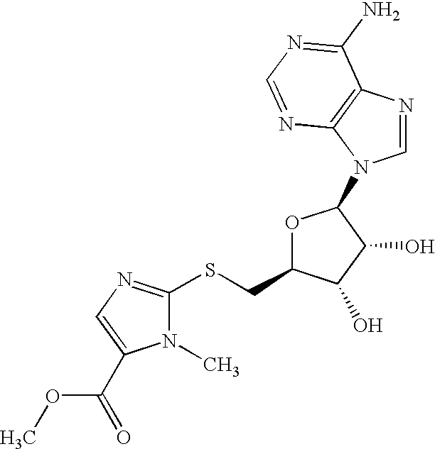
C1(SCC2OC(N3C=NC4=C3N=CN=C4N)C(O)C2O)=NC=C(C(=O)OC)N1C
